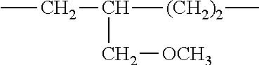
CCC(C[OCH3])[(CH2)2]C
